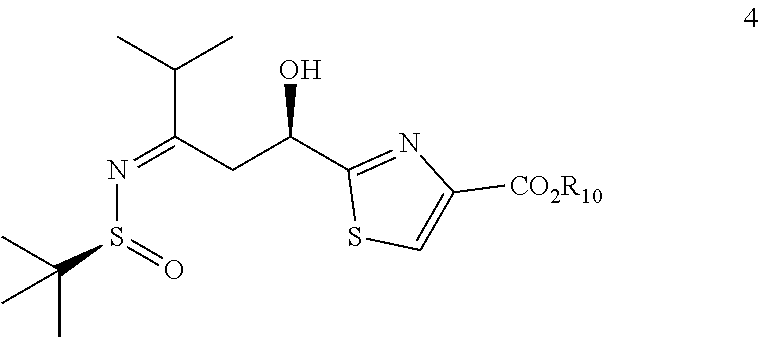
C(C(C1=NC([CO2R10])=CS1)O)C(=NS(C(C)(C)C)=O)C(C)C
